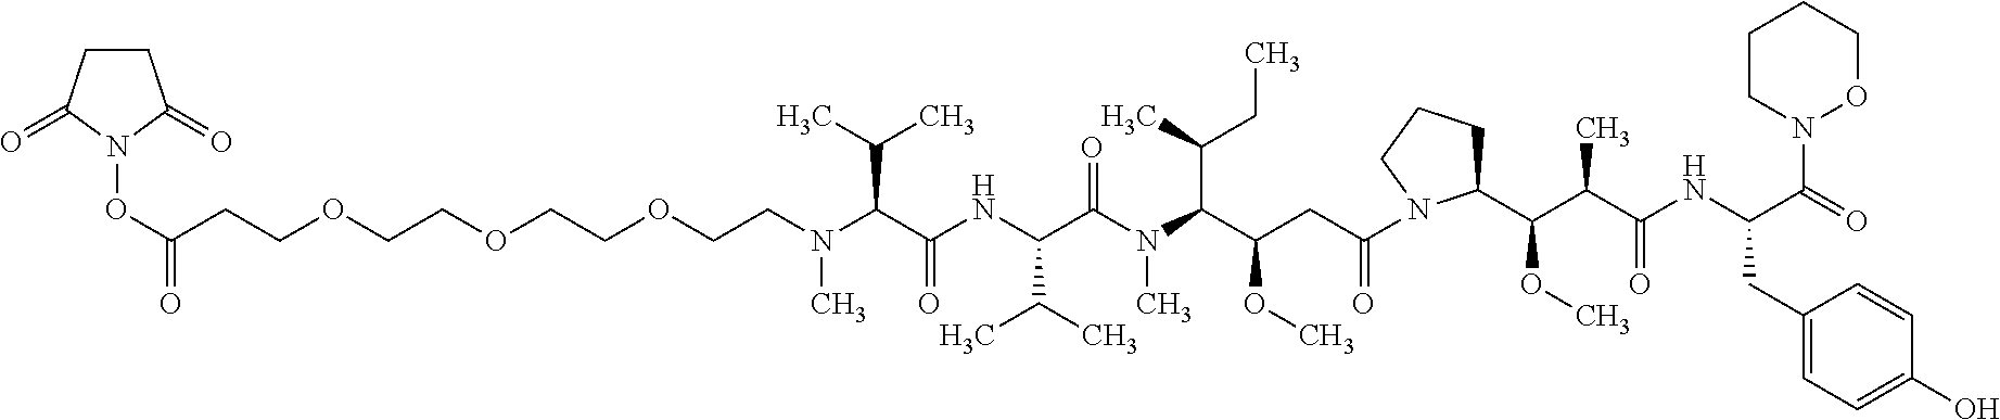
C(C(NC(C(N(C(C(CC(=O)N1C(C(C(C(NC(C(=O)N2OCCCC2)CC2=CC=C(O)C=C2)=O)C)OC)CCC1)OC)C(C)CC)C)=O)C(C)C)=O)(C(C)C)N(C)CCOCCOCCOCCC(ON1C(=O)CCC1=O)=O
